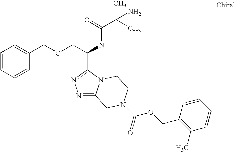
N1=C2N(C(C(COCC3=CC=CC=C3)NC(C(C)(C)N)=O)=N1)CCN(C(=O)OCC1=C(C)C=CC=C1)C2
